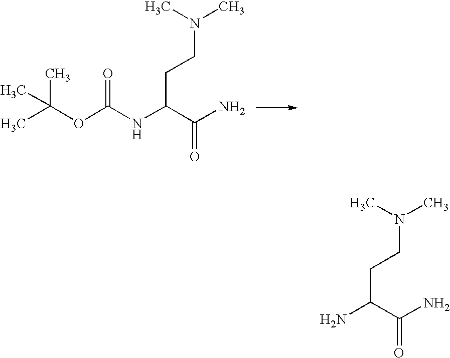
CC(OC(NC(C(N)=O)CCN(C)C)=O)(C)C.NC(C(N)=O)CCN(C)C
